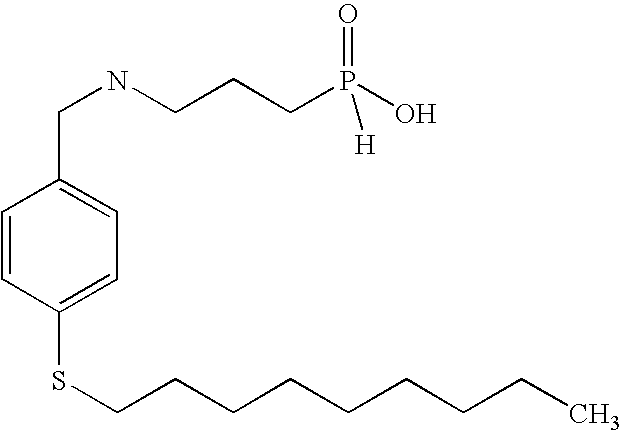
S(C1=CC=C(CNCCCP(O)(=O)[H])C=C1)CCCCCCCCC
